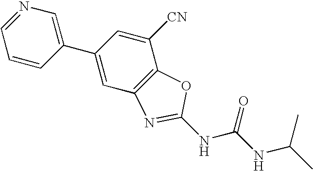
N1=CC=CC(C2=CC3=C(C([CN])=C2)OC(NC(NC(C)C)=O)=N3)=C1
